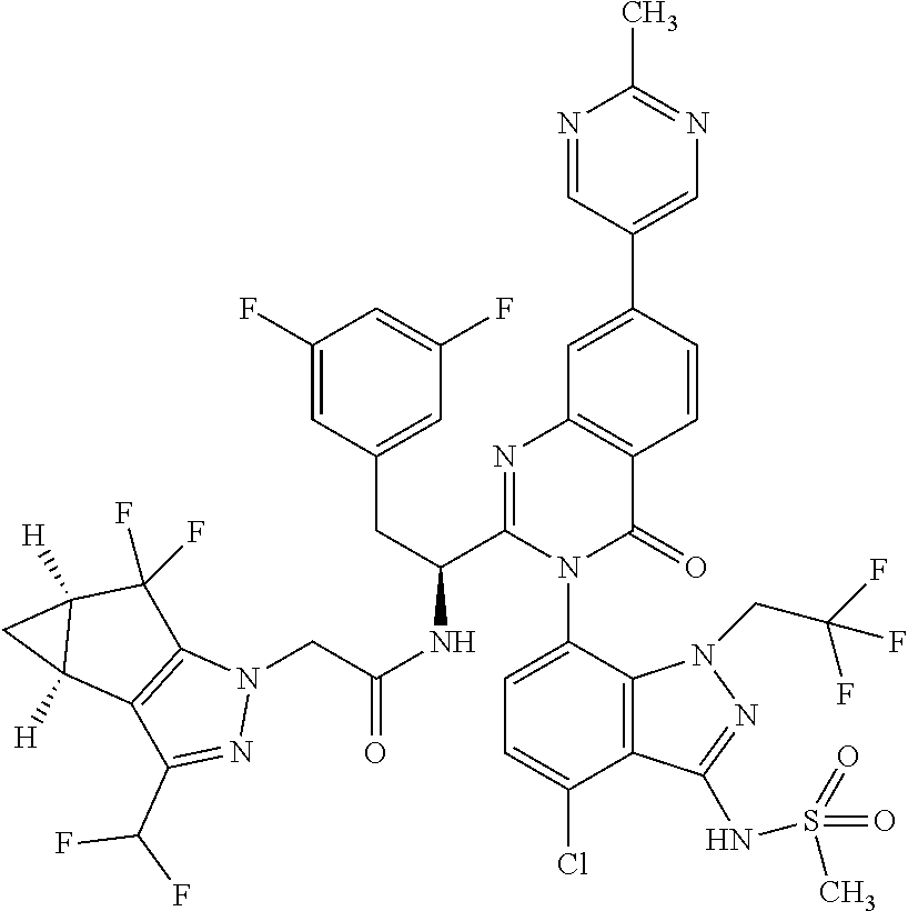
N1=CC(C2=CC3=C(C=C2)C(=O)N(C2=CC=C(Cl)C4=C2N(CC(F)(F)F)N=C4NS(=O)(=O)C)C(C(CC2=CC(F)=CC(F)=C2)NC(=O)CN2C4=C(C(C(F)F)=N2)C2([H])C([H])(C4(F)F)C2)=N3)=CN=C1C
